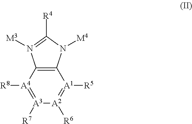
C12=C([A4]([R8])=[A3]([R7])[A2]([R6])=[A1]1[R5])N([M3])=C([R4])N2[M4]
